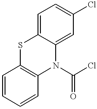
C1=C2C(=CC(Cl)=C1)N(C(Cl)=O)C1=C(S2)C=CC=C1
